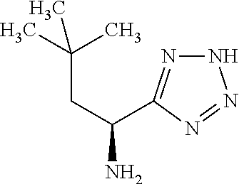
C(CC(C)(C)C)(N)C1=NNN=N1
